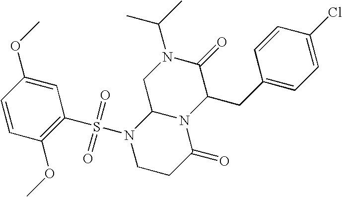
C1=CC(OC)=C(S(N2CCC(=O)N3C2CN(C(C)C)C(=O)C3CC2=CC=C(Cl)C=C2)(=O)=O)C=C1OC
